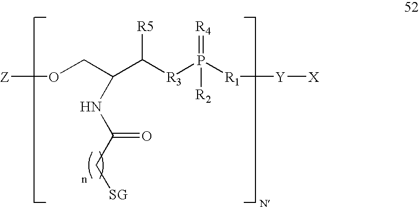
O(CC(C([R3]P([R1][Y][X])(=[R4])[R2])[R5])NC(=O)C[SG])[Z]
